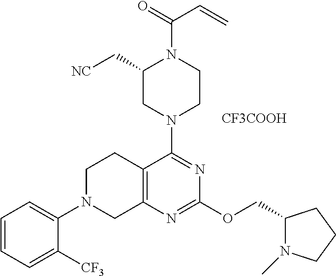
C1=CC=C([CF3])C(N2CC3=C(CC2)C(N2CCN(C(C=C)=O)C(C[NC])C2)=NC(OCC2N(C)CCC2)=N3)=C1.[CF3COOH]
